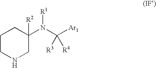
C1CNCC(N(C([Ar1])([R3])[R4])[R1])([R2])C1
